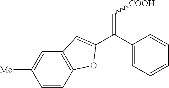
C(C1=CC=CC=C1)(=C[COOH])C1=CC2=C(C=CC([Me])=C2)O1
